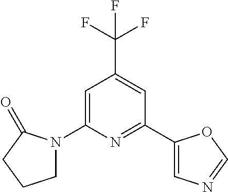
C1=C(N2CCCC2=O)N=C(C2=CN=CO2)C=C1C(F)(F)F
